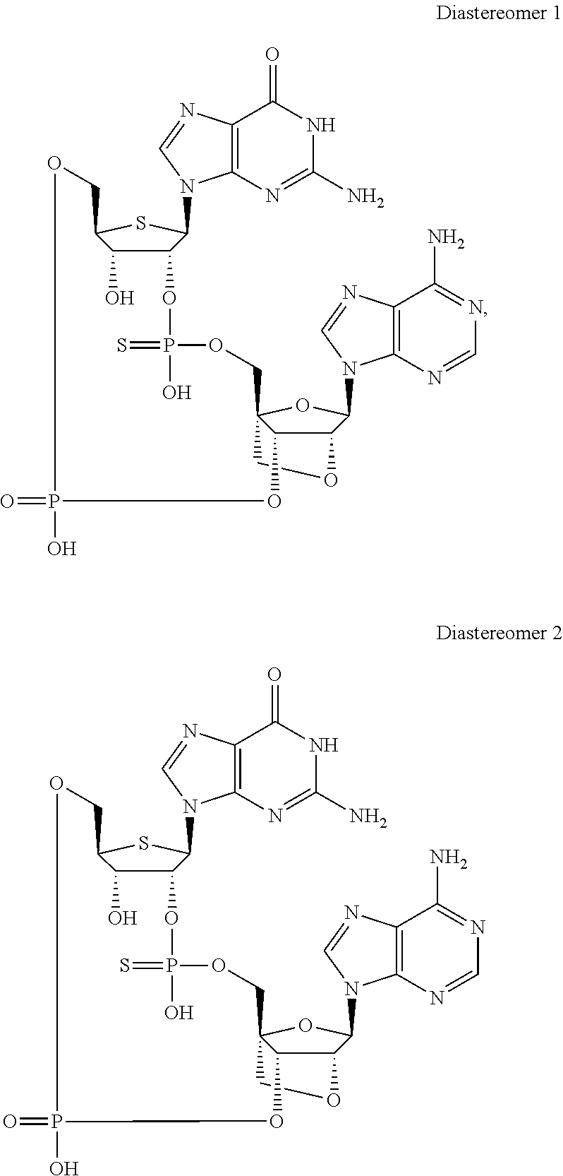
C12C(O)C(SC1N1C3=C(C(=O)NC(N)=N3)N=C1)COP(=O)(O)OC1C3C(N4C5=C(C(N)=NC=N5)N=C4)OC1(COP(O)(=S)O2)CO3.C12C(O)C(SC1N1C3=C(C(=O)NC(N)=N3)N=C1)COP(=O)(O)OC1C3C(N4C5=C(C(N)=NC=N5)N=C4)OC1(COP(O)(=S)O2)CO3
